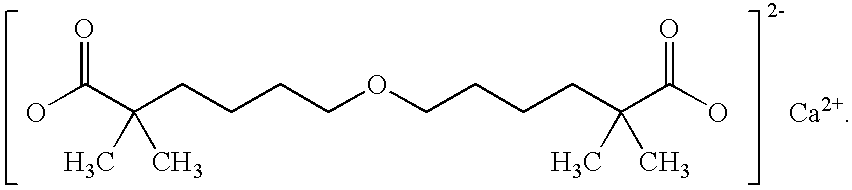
OC(C(CCCCOCCCCC(C(O)=O)(C)C)(C)C)=O.[Ca2+]
